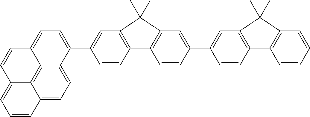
C12=CC=C3C4=C1C(=CC=C2)C=CC4=CC=C3C1=CC2=C(C=C1)C1=C(C=C(C3=CC4=C(C=C3)C3=C(C=CC=C3)C4(C)C)C=C1)C2(C)C
